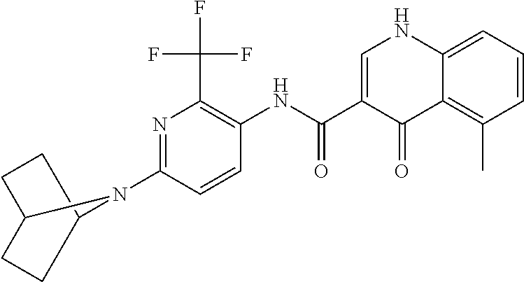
N1=C(N2C3CCC2CC3)C=CC(NC(C2=CNC3=CC=CC(C)=C3C2=O)=O)=C1C(F)(F)F
